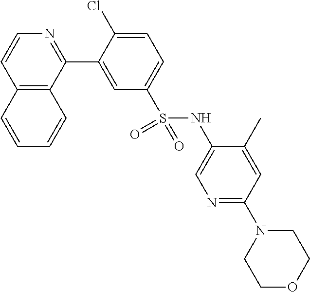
C12=C(C(C3=CC(S(NC4=CN=C(N5CCOCC5)C=C4C)(=O)=O)=CC=C3Cl)=NC=C1)C=CC=C2
